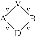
[D]1B[V][A]1
